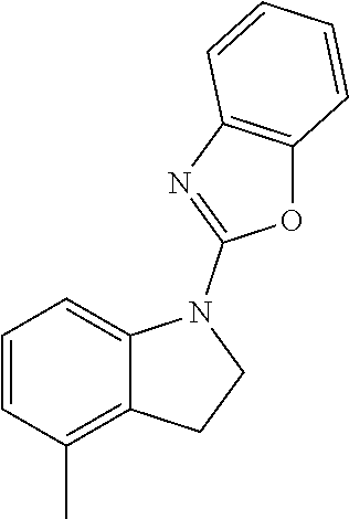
C1=CC(C)=C2C(=C1)N(C1=NC3=C(O1)C=CC=C3)CC2
